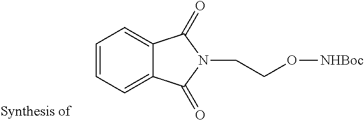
C1=CC=C2C(=C1)C(=O)N(CCO[NHBoc])C2=O
